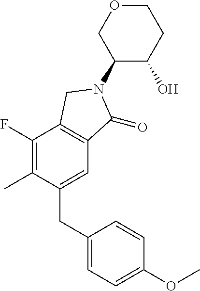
C1(F)=C(C)C(CC2=CC=C(OC)C=C2)=CC2=C1CN(C1C(O)CCOC1)C2=O
